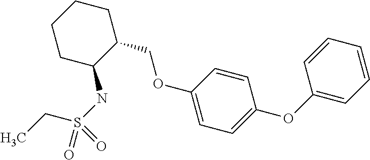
C1CC(NS(=O)(CC)=O)C(COC2=CC=C(OC3=CC=CC=C3)C=C2)CC1
